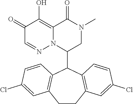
C1(=O)C=NN2C(=C1O)C(=O)N(C)CC2C1C2=C(CCC3=C1C=CC(Cl)=C3)C=C(Cl)C=C2
